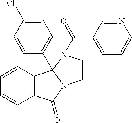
C12=C(C3(C4=CC=C(Cl)C=C4)N(C1=O)CCN3C(C1=CC=CN=C1)=O)C=CC=C2
